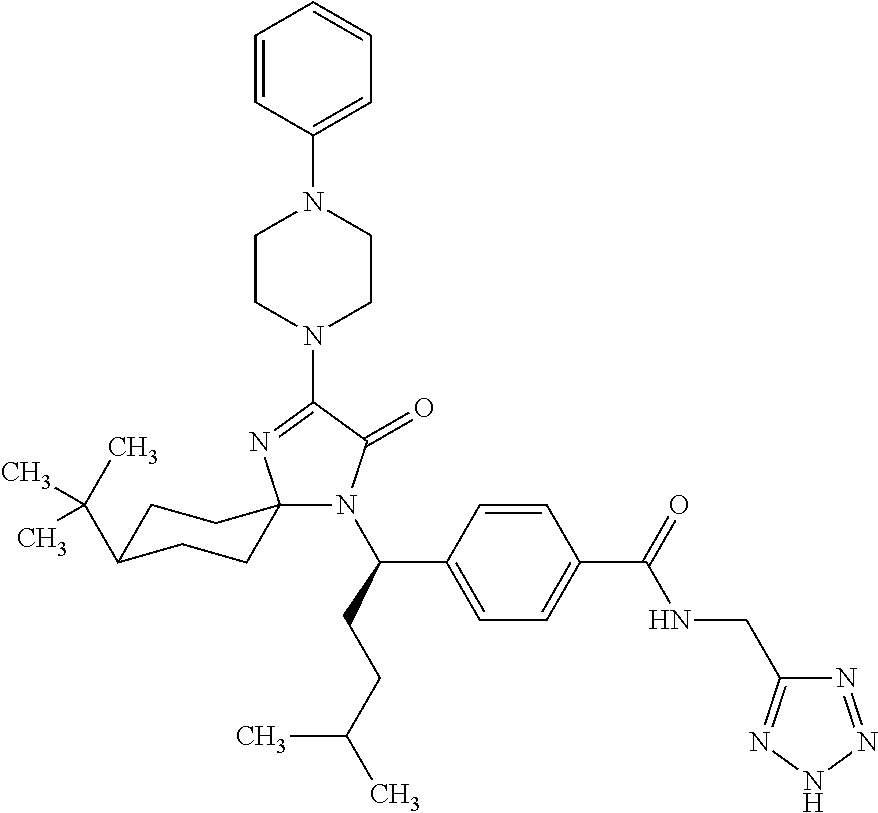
N1(C(CCC(C)C)C2=CC=C(C(=O)NCC3=NNN=N3)C=C2)C(=O)C(N2CCN(C3=CC=CC=C3)CC2)=NC12CCC(C(C)(C)C)CC2
